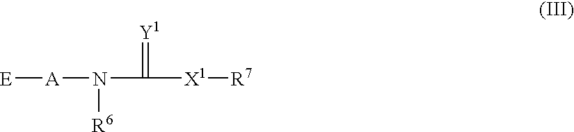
[E][A]N(C(=[Y1])[X1][R7])[R6]
